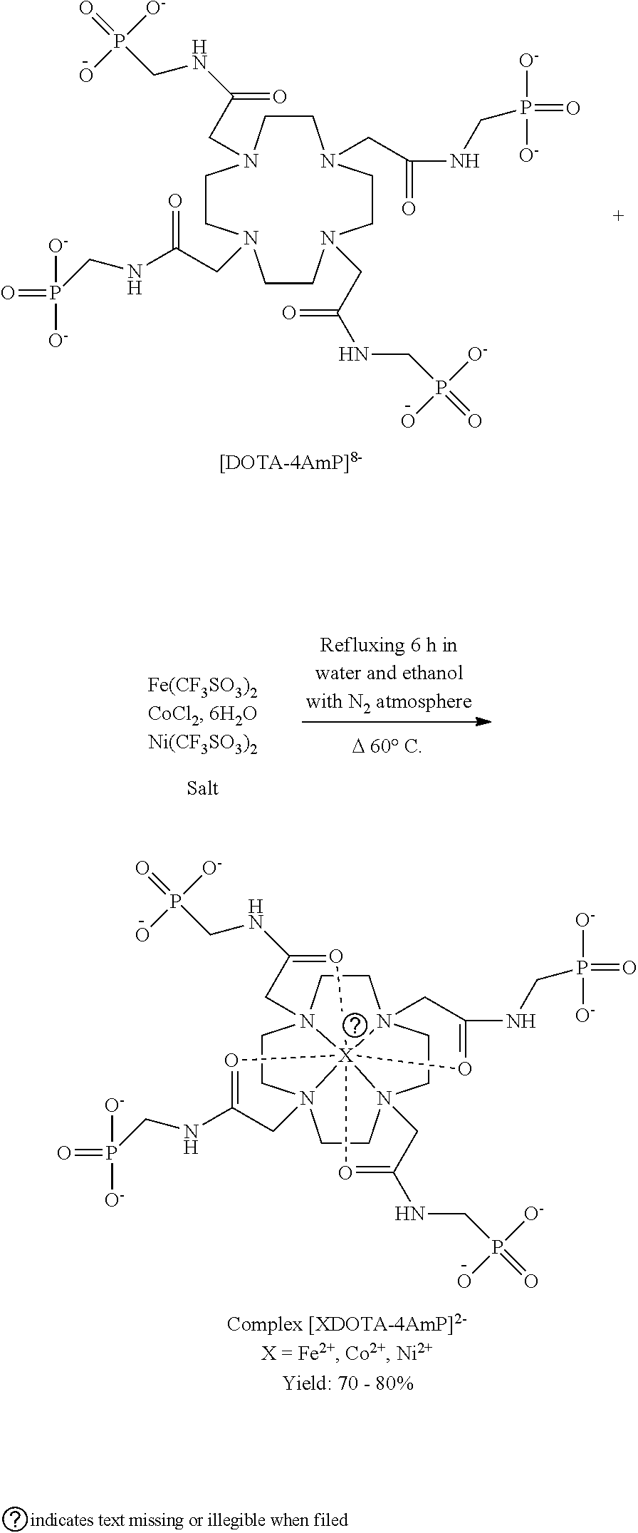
C1CN(CC(=O)NCP(O)([O-])=O)CCN(CC(NCP(=O)([O-])[O-])=O)CCN(CC(=O)NCP(O)([O-])=O)CCN1CC(=O)NCP([O-])([O-])=O.C1CN23CCN45CCN67CCN18CC(NCP([O-])([O-])=O)=O[X]2486(O=C(NCP(O)([O-])=O)C3)(O=C(NCP(=O)([O-])[O-])C5)O=C(NCP(O)([O-])=O)C7
